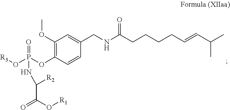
[R3]OP(OC1=C(OC)C=C(CNC(CCCCC=CC(C)C)=O)C=C1)(=O)NC(C(O[R1])=O)[R2]
